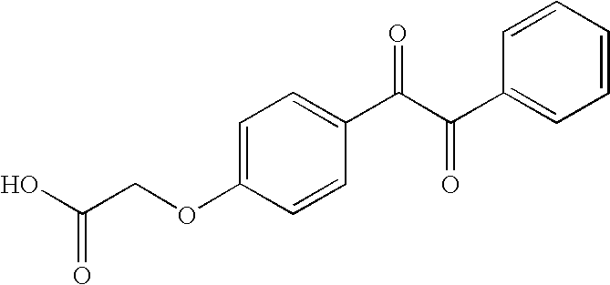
C1=C(OCC(=O)O)C=CC(C(C(C2=CC=CC=C2)=O)=O)=C1
